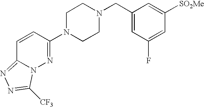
C1N(C2=NN3C(=NN=C3[CF3])C=C2)CCN(CC2=CC(F)=CC([SO2Me])=C2)C1
